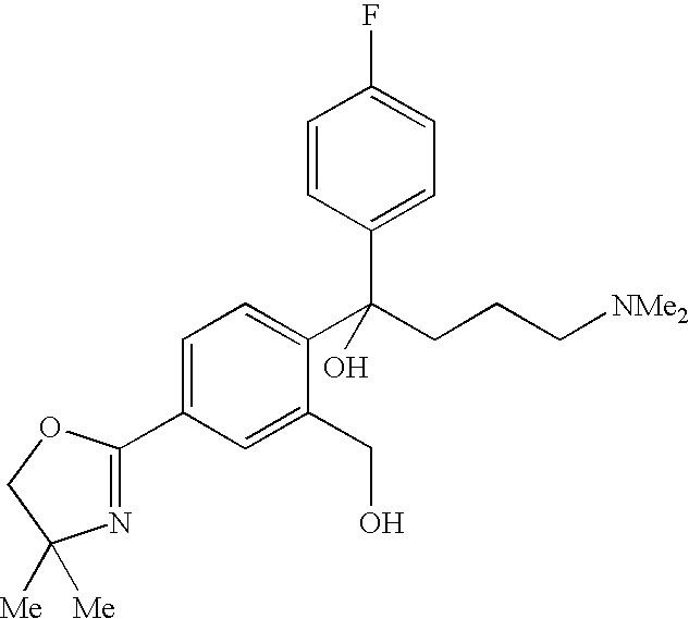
C1=C(C2=NC([Me])([Me])CO2)C=C(CO)C(C(CCC[NMe2])(C2=CC=C(F)C=C2)O)=C1
